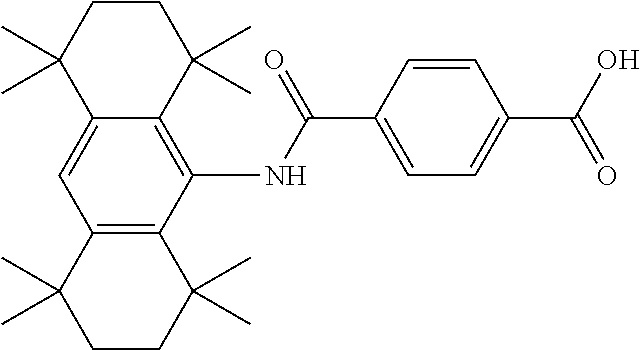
C12=C(C(NC(C3=CC=C(C(O)=O)C=C3)=O)=C3C(=C1)C(C)(C)CCC3(C)C)C(C)(C)CCC2(C)C
